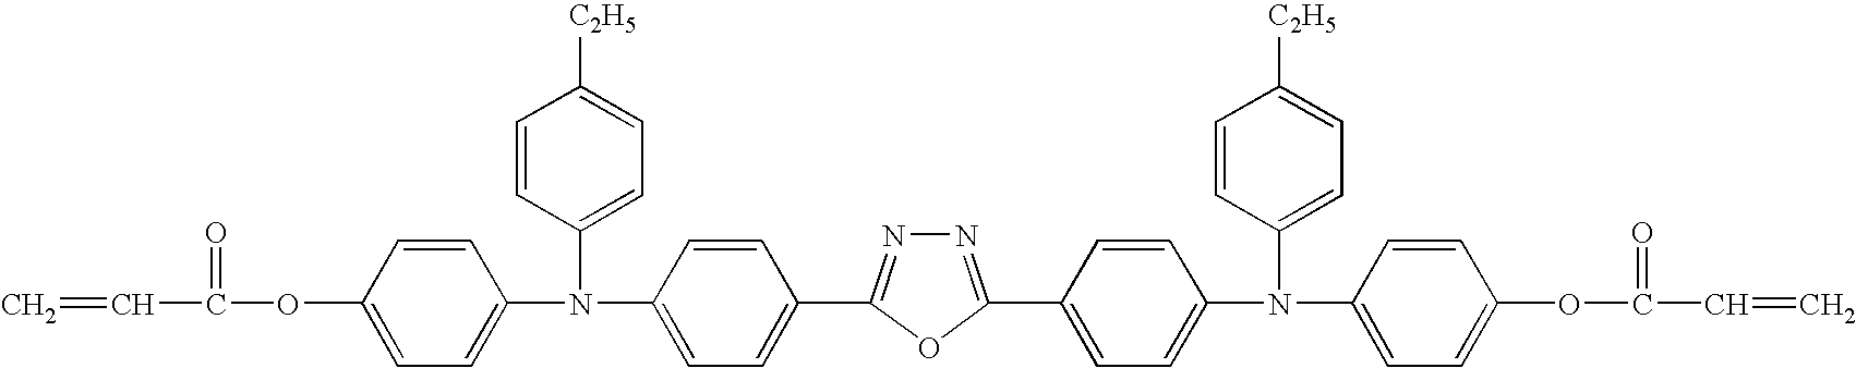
C=CC(=O)OC1=CC=C(N(C2=CC=C([C2H5])C=C2)C2=CC=C(C3=NN=C(C4=CC=C(N(C5=CC=C([C2H5])C=C5)C5=CC=C(OC(=O)C=C)C=C5)C=C4)O3)C=C2)C=C1
